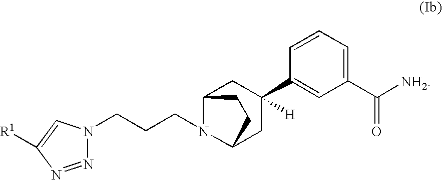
C12N(CCCN3N=NC([R1])=C3)C(CC(C3=CC(C([NH2])=O)=CC=C3)([H])C1)CC2
